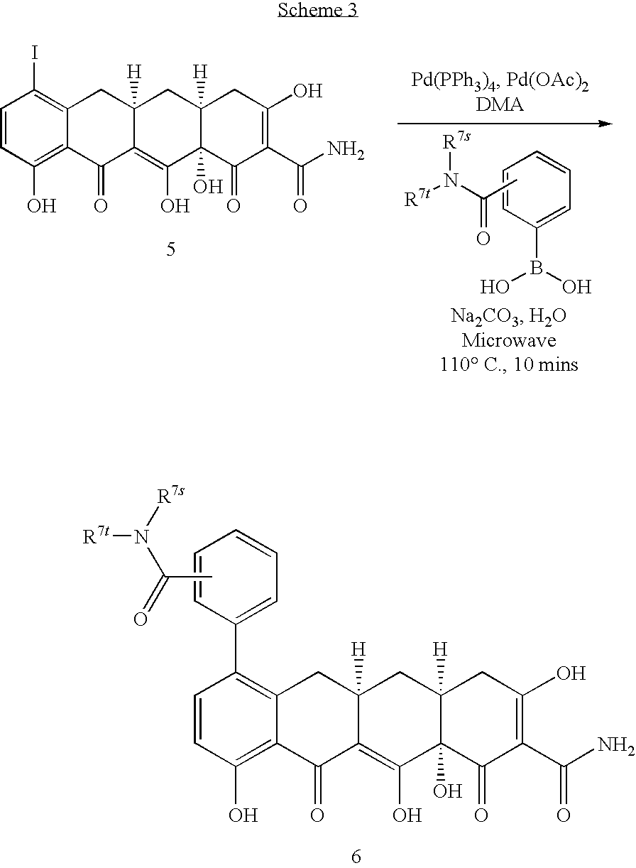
C1=CC(O)=C2C(=C1I)CC1([H])C(=C(O)C3(O)C([H])(C1)CC(O)=C(C(N)=O)C3=O)C2=O.C1=CC=CC=C1B(O)O.CC(N([R7t])[R7s])=O.C1=CC(O)=C2C(=C1C1=CC=CC=C1)CC1([H])C(=C(O)C3(O)C([H])(C1)CC(O)=C(C(N)=O)C3=O)C2=O.CC(=O)N([R7s])[R7t]
